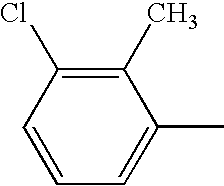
C1=CC(Cl)=C(C)C(C)=C1
